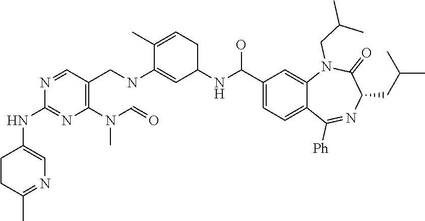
C1CC(C)=NC=C1NC1=NC(N(C=O)C)=C(CNC2=CC(NC(C3=CC=C4C(=C3)N(CC(C)C)C(=O)C(CC(C)C)N=C4[Ph])O)CC=C2C)C=N1
